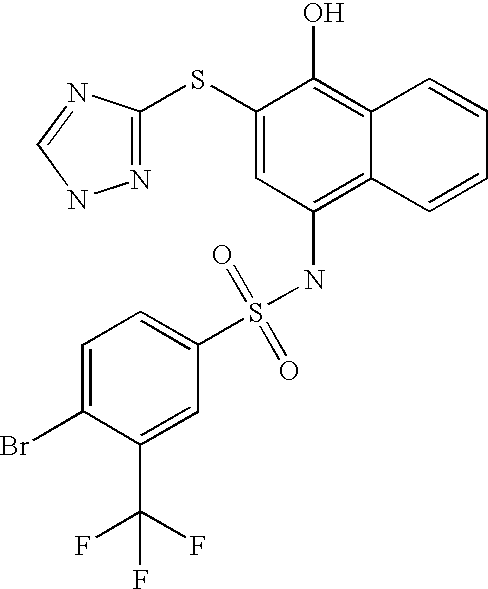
C1=C(Br)C(C(F)(F)F)=CC(S(NC2=C3C(=C(O)C(SC4=NNC=N4)=C2)C=CC=C3)(=O)=O)=C1
